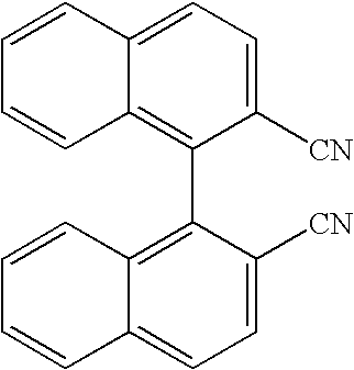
C1([CN])=CC=C2C(=C1C1=C3C(=CC=C1[CN])C=CC=C3)C=CC=C2
